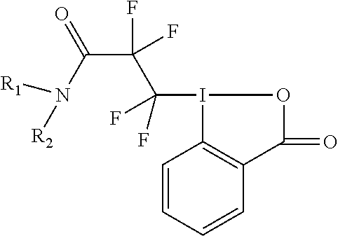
C12=C(C=CC=C1)C(=O)OI2C(F)(F)C(C(=O)N([R1])[R2])(F)F
